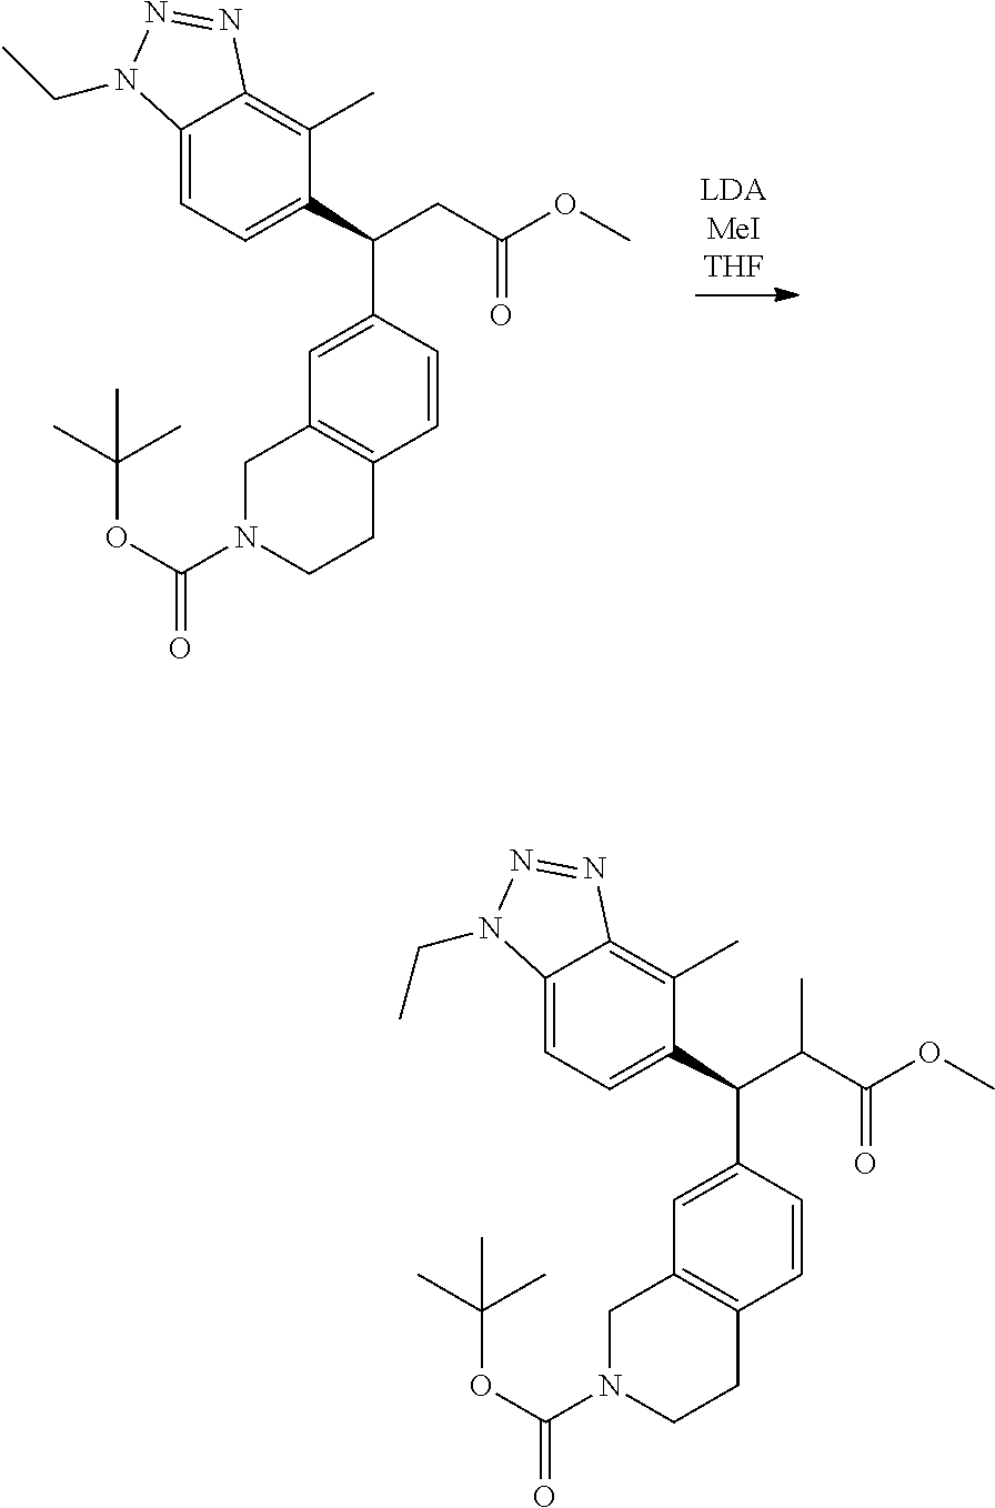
C1=CC(C(C2=CC=C3C(=C2C)N=NN3CC)CC(OC)=O)=CC2=C1CCN(C(OC(C)(C)C)=O)C2.C1=CC(C(C2=CC=C3C(=C2C)N=NN3CC)C(C(OC)=O)C)=CC2=C1CCN(C(OC(C)(C)C)=O)C2
